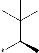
C(C(C)*)(C)(C)C
